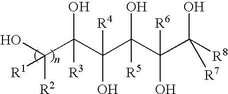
OC(C(C(C(C(C([R8])(O)[R7])([R6])O)(O)[R5])([R4])O)(O)[R3])([R2])[R1]
